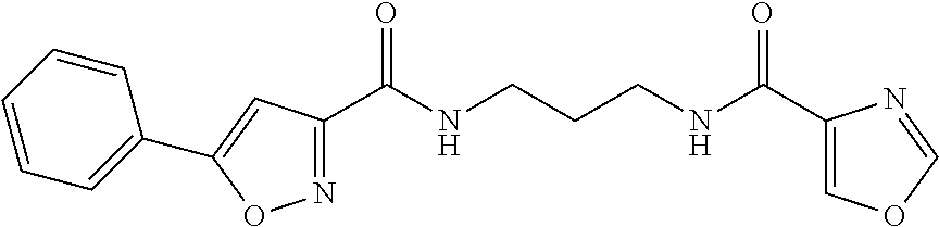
C1(C(NCCCNC(C2=COC=N2)=O)=O)=NOC(C2=CC=CC=C2)=C1
